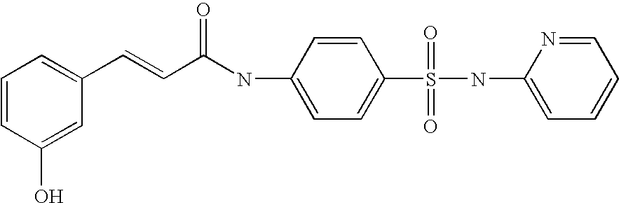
C1=CC(O)=CC(C=CC(NC2=CC=C(S(NC3=CC=CC=N3)(=O)=O)C=C2)=O)=C1
